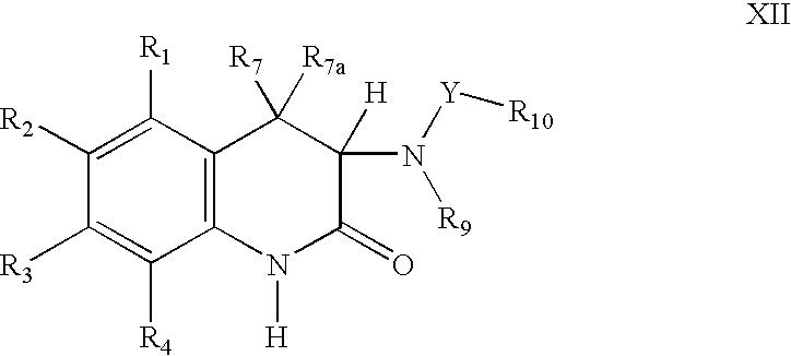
C12=C(C([R1])=C([R2])C([R3])=C1[R4])C([R7])([R7a])C(N([R9])[Y][R10])([H])C(=O)N2[H]
